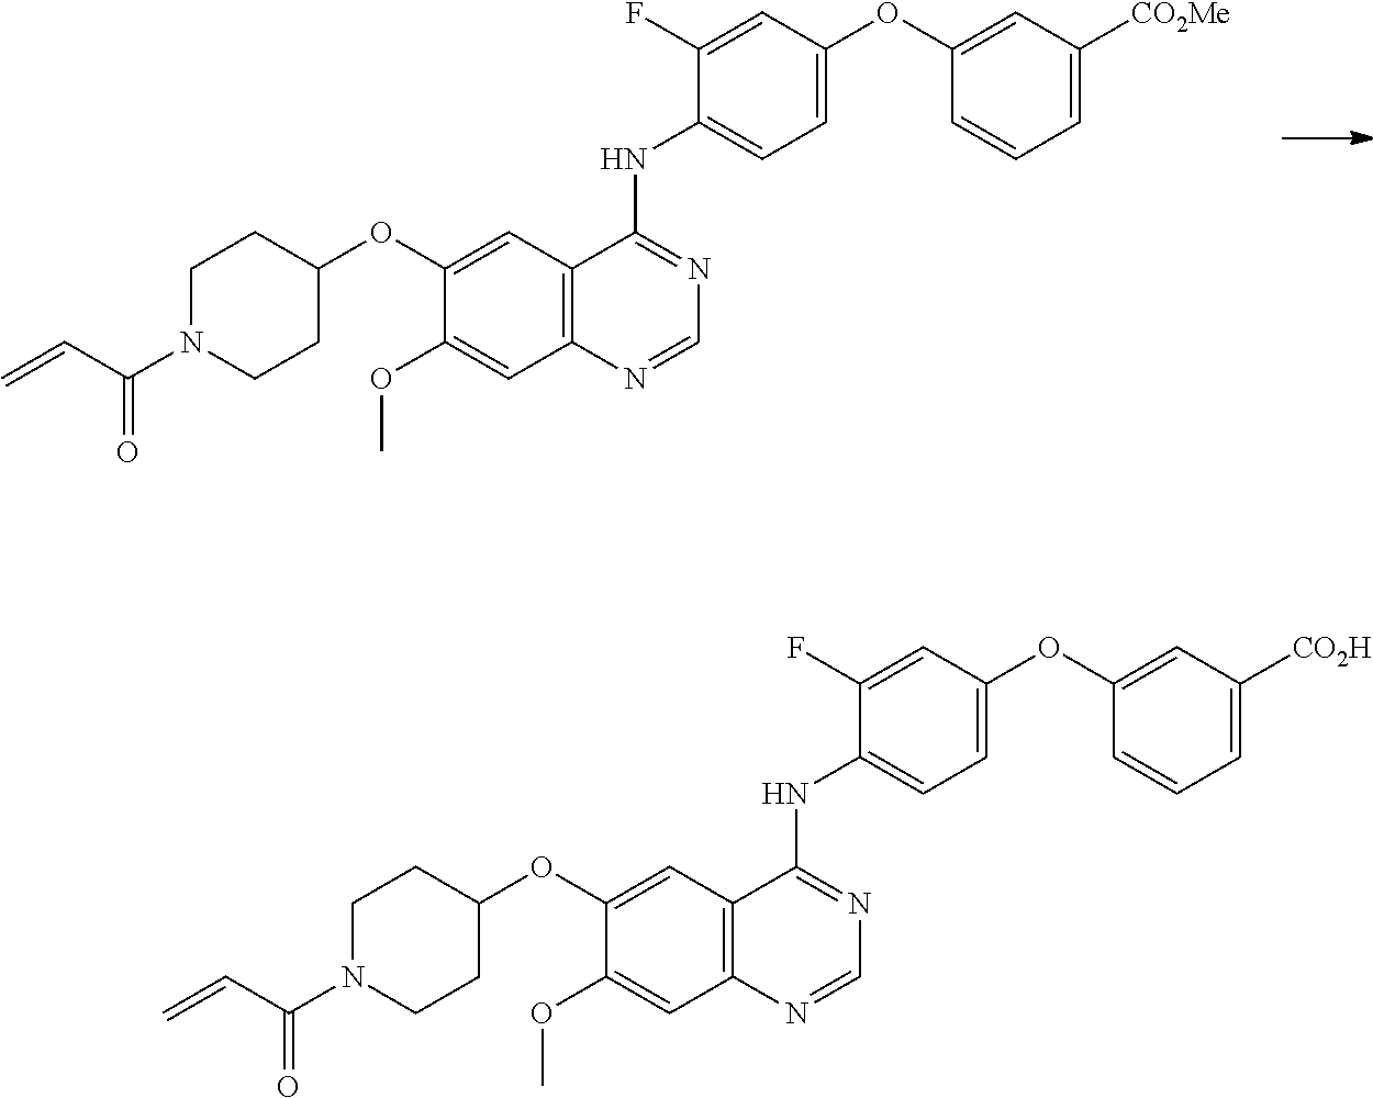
C1=NC2=C(C=C(OC3CCN(C(C=C)=O)CC3)C(OC)=C2)C(NC2=CC=C(OC3=CC([CO2Me])=CC=C3)C=C2F)=N1.C1=CC=C([CO2H])C=C1OC1=CC=C(NC2=NC=NC3=C2C=C(OC2CCN(C(C=C)=O)CC2)C(OC)=C3)C(F)=C1
